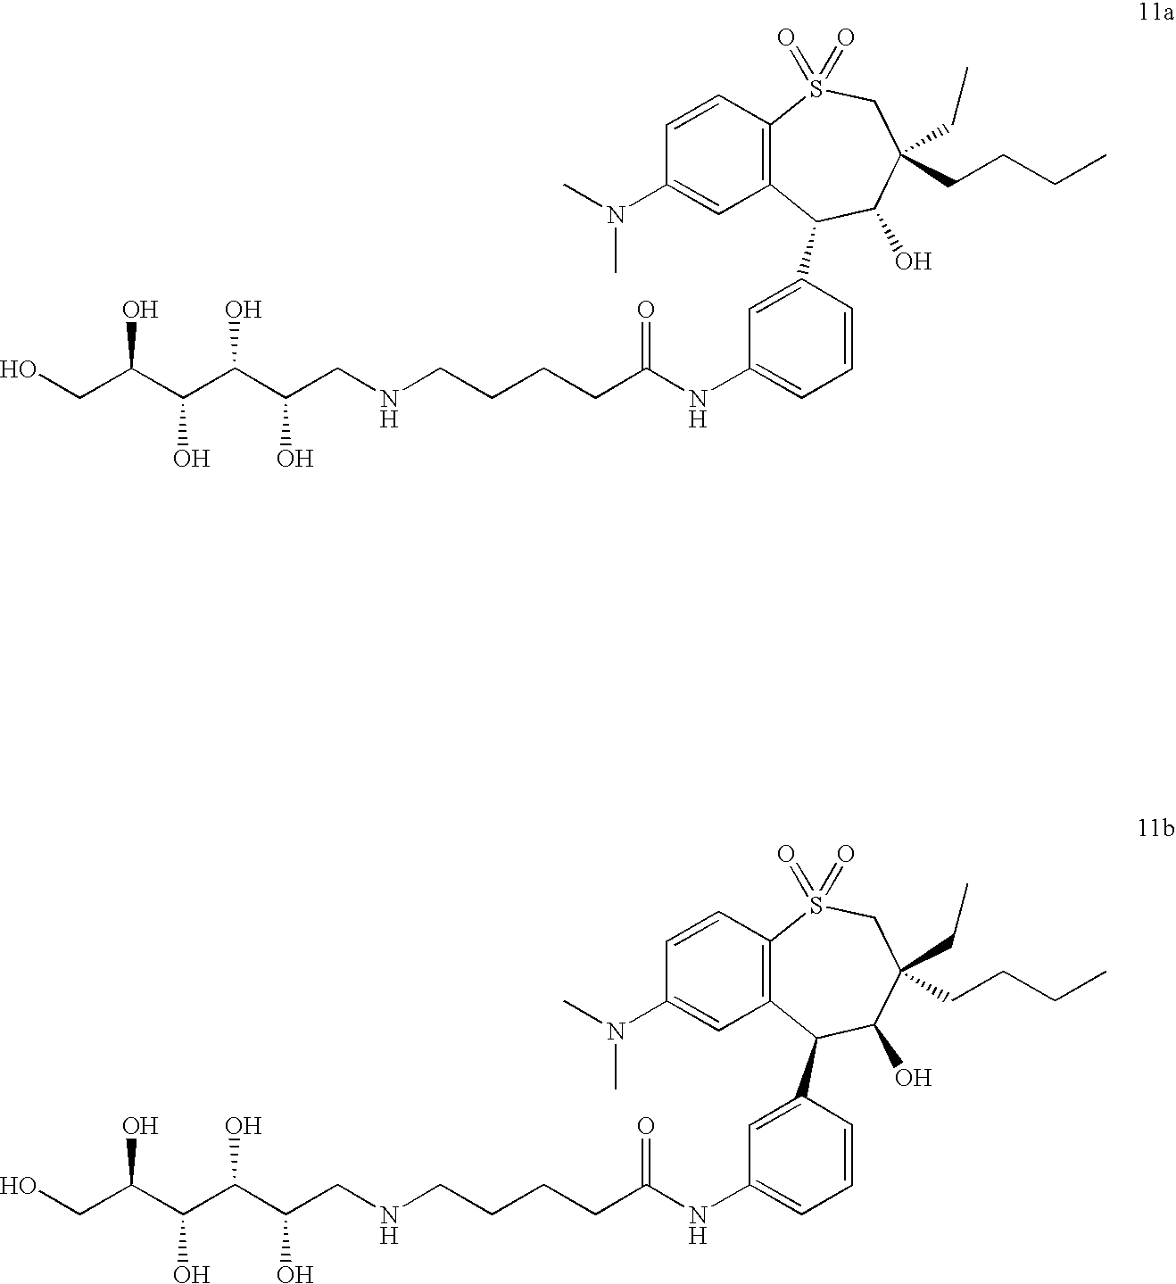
CN(C1=CC2=C(C=C1)S(=O)(=O)CC(CC)(CCCC)C(O)C2C1=CC(NC(CCCCNCC(C(C(C(CO)O)O)O)O)=O)=CC=C1)C.CN(C1=CC2=C(C=C1)S(=O)(=O)CC(CC)(CCCC)C(O)C2C1=CC(NC(CCCCNCC(C(C(C(CO)O)O)O)O)=O)=CC=C1)C
